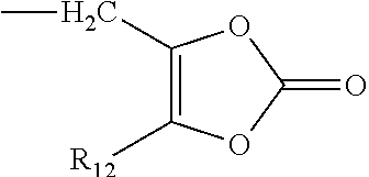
C1(CC)=C([R12])OC(=O)O1
